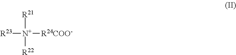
[R23][N+]([R24COO-])([R21])[R22]
